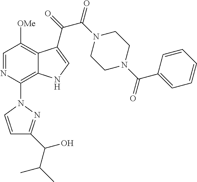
C1=NC(N2C=CC(C(C(C)C)O)=N2)=C2C(=C1[OMe])C(C(=O)C(N1CCN(C(C3=CC=CC=C3)=O)CC1)=O)=CN2
